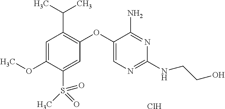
C1=C(OC)C(S(=O)(=O)C)=CC(OC2=CN=C(NCCO)N=C2N)=C1C(C)C.Cl
